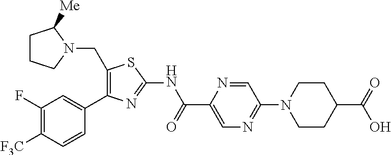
C1(F)=C([F3C])C=CC(C2=C(CN3C([Me])CCC3)SC(NC(C3=CN=C(N4CCC(C(=O)O)CC4)C=N3)=O)=N2)=C1
